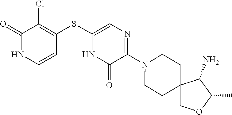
N1(C2=NC=C(SC3=C(Cl)C(=O)NC=C3)NC2=O)CCC2(CC1)COC(C)C2N
